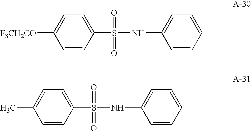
C1=CC(S(NC2=CC=CC=C2)(=O)=O)=CC=C1[F3CH2CO].C1=CC(S(NC2=CC=CC=C2)(=O)=O)=CC=C1C
